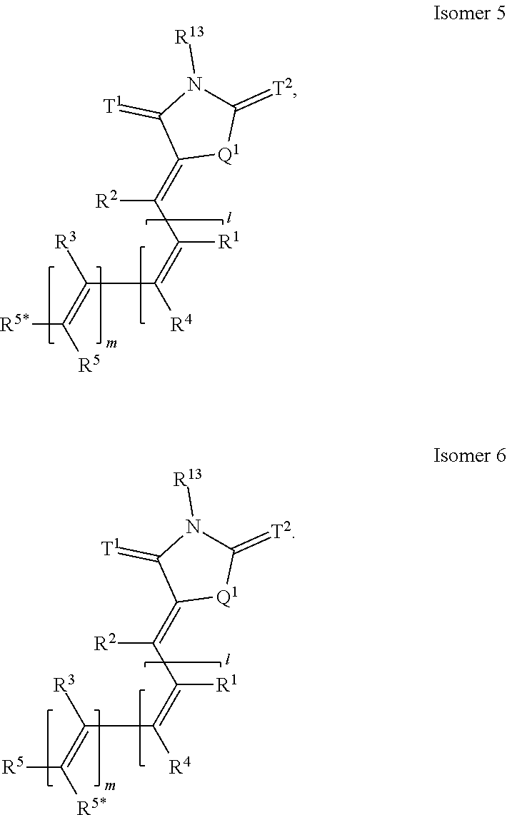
[R5*]C(=C([R3])C([R4])=C(C(=C1[Q1]C(=[T2])N([R13])C1=[T1])[R2])[R1])[R5].[R5]C(=C([R3])C([R4])=C(C(=C1[Q1]C(=[T2])N([R13])C1=[T1])[R2])[R1])[R5*]
